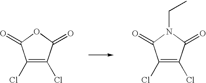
C1(Cl)=C(Cl)C(=O)N(CC)C1=O.C1(Cl)=C(Cl)C(=O)OC1=O
